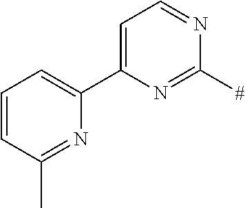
C1=C(C2=CC=CC(C)=N2)N=C([#])N=C1
